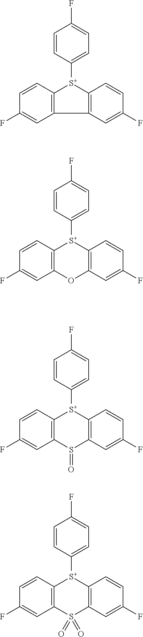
C12=C(C=C(F)C=C1)C1=C([S+]2C2=CC=C(F)C=C2)C=CC(F)=C1.C12=C(C=C(F)C=C1)OC1=C([S+]2C2=CC=C(F)C=C2)C=CC(F)=C1.C12=C(C=C(F)C=C1)S(=O)C1=C([S+]2C2=CC=C(F)C=C2)C=CC(F)=C1.C12=C(C=C(F)C=C1)S(=O)(=O)C1=C([S+]2C2=CC=C(F)C=C2)C=CC(F)=C1
